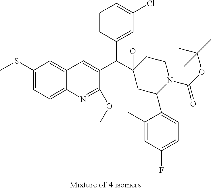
C1(SC)=CC=C2C(=C1)C=C(C(C1(O)CC(C3=CC=C(F)C=C3C)N(C(OC(C)(C)C)=O)CC1)C1=CC(Cl)=CC=C1)C(OC)=N2
